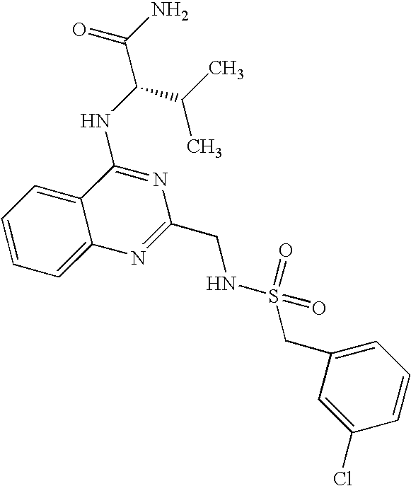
C12=CC=CC=C1C(NC(C(N)=O)C(C)C)=NC(CNS(CC1=CC=CC(Cl)=C1)(=O)=O)=N2
